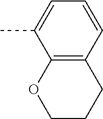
C12=C(C=CC=C1C)CCCO2
